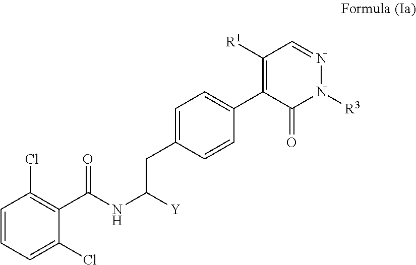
C1=C(CC(NC(C2=C(Cl)C=CC=C2Cl)=O)[Y])C=CC(C2=C([R1])C=NN([R3])C2=O)=C1
